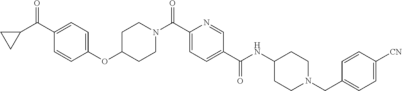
C1(C(C2CC2)=O)=CC=C(OC2CCN(C(C3=CC=C(C(NC4CCN(CC5=CC=C([CN])C=C5)CC4)=O)C=N3)=O)CC2)C=C1
